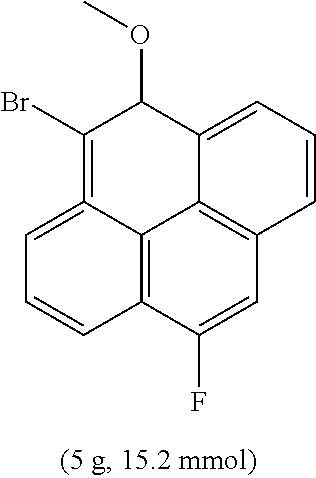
C12=C3C(F)=CC4=C1C(=CC=C4)C(OC)C(Br)=C2=CC=C3
